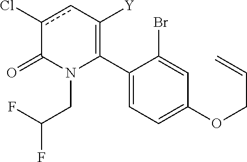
C1(C2=C([Y])cc(Cl)C(=O)N2CC(F)F)=CC=C(OCC=C)C=C1Br
